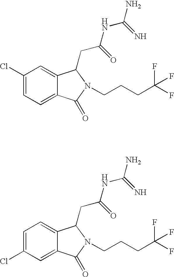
C1(Cl)=CC=C2C(=C1)C(CC(=O)NC(N)=N)N(CCCC(F)(F)F)C2=O.C1=C(Cl)C=C2C(=C1)C(CC(=O)NC(N)=N)N(CCCC(F)(F)F)C2=O
